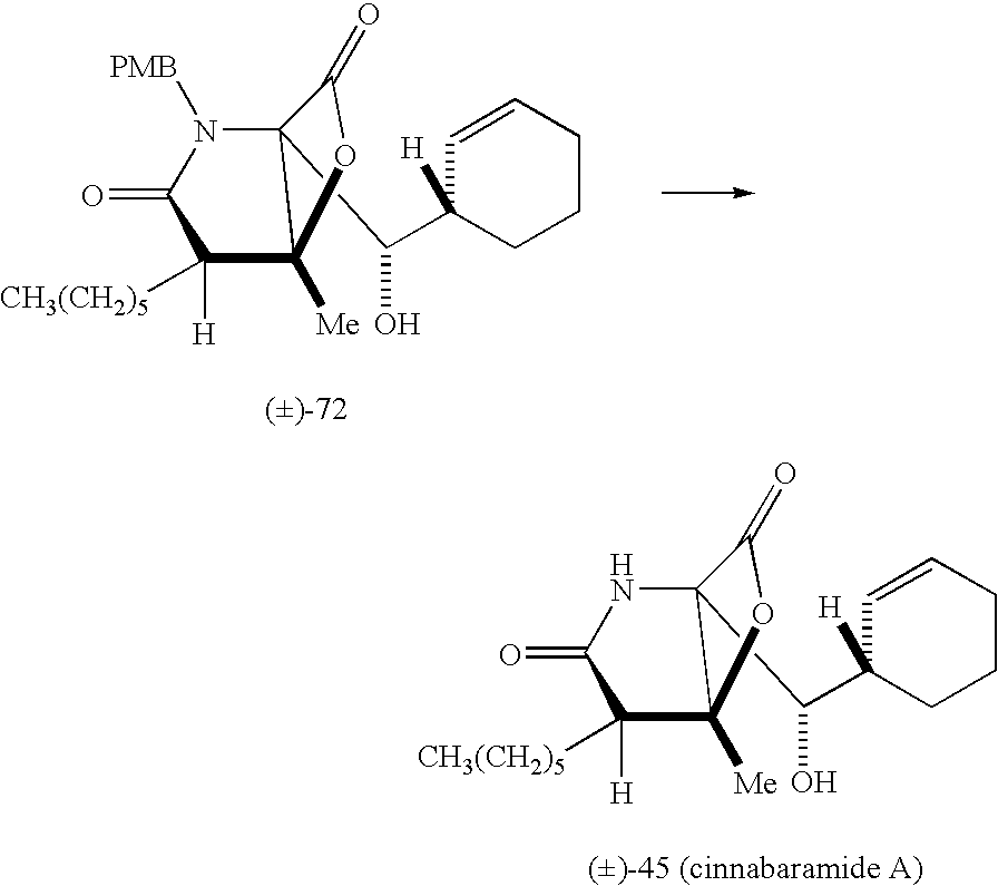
C12(C(C3([H])CCCC=C3)O)C([Me])(C([H])([CH3(CH2)5])C(=O)N1[PMB])OC2=O.C12(C(C3([H])CCCC=C3)O)C([Me])(C([H])([CH3(CH2)5])C(=O)N1)OC2=O
